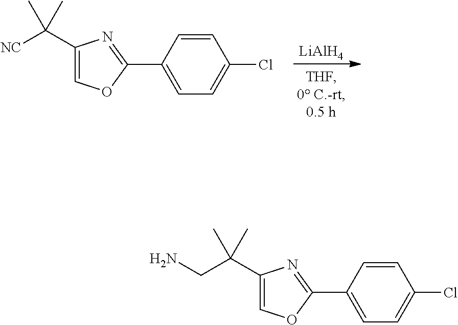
[LiAlH4].C1(C([NC])(C)C)=COC(C2=CC=C(Cl)C=C2)=N1.C1(C(CN)(C)C)=COC(C2=CC=C(Cl)C=C2)=N1
